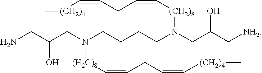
[(CH2)4](C=CCC=C[(CH2)8]N(CC(C[NH2])O)CCCCN([(H2C)8]C=CCC=C[(CH2)4]C)CC(CN)O)C
